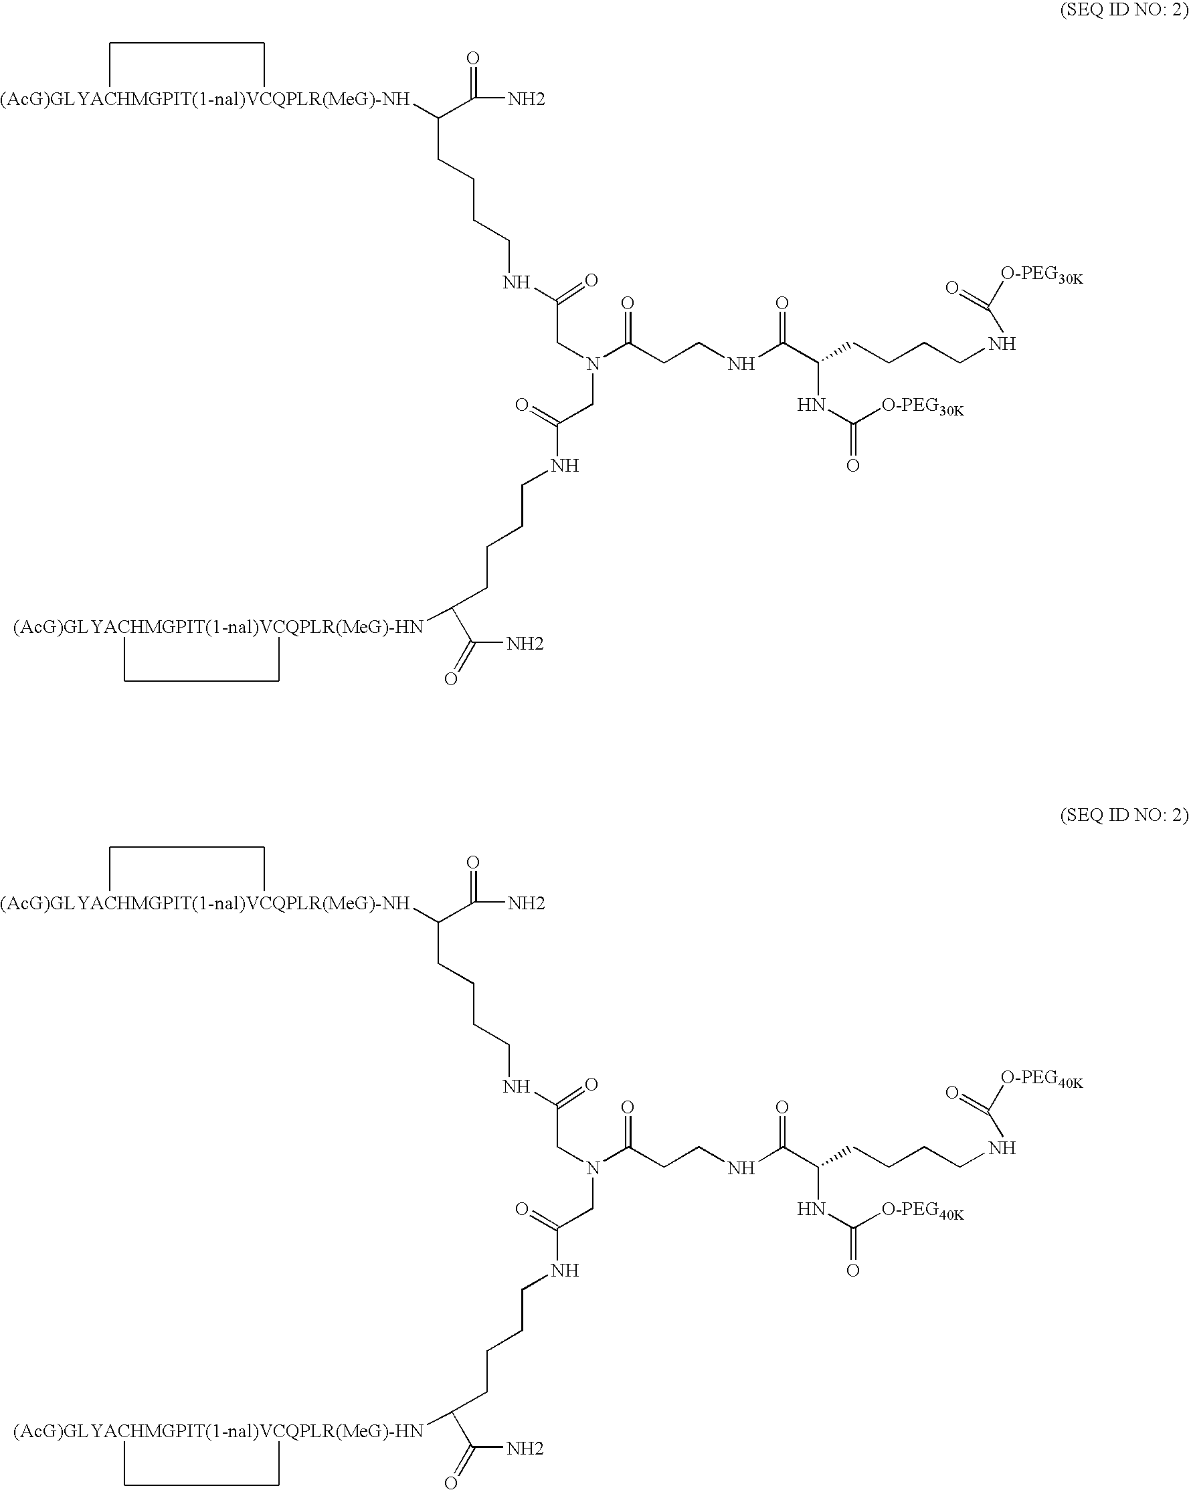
C(CCCCNC(CN(CC(=O)NCCCCC(C(=O)N)[(AcG)GLYACHMGPIT(1-nal)VCQPLR(MeG)-HN])C(CCNC(C(CCCCNC([O-PEG30K])=O)NC(=O)[O-PEG30K])=O)=O)=O)(C(=O)N)[(AcG)GLYACHMGPIT(1-nal)VCQPLR(MeG)-NH].C(CCCCNC(CN(CC(=O)NCCCCC(C(=O)N)[(AcG)GLYACHMGPIT(1-nal)VCQPLR(MeG)-HN])C(CCNC(C(CCCCNC([O-PEG40K])=O)NC(=O)[O-PEG40K])=O)=O)=O)(C(=O)N)[(AcG)GLYACHMGPIT(1-nal)VCQPLR(MeG)-NH]
